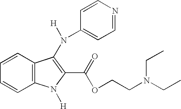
C12=C(C=CC=C1)C(N([H])C1=CC=NC=C1)=C(C(=O)OCCN(CC)CC)N2[H]
